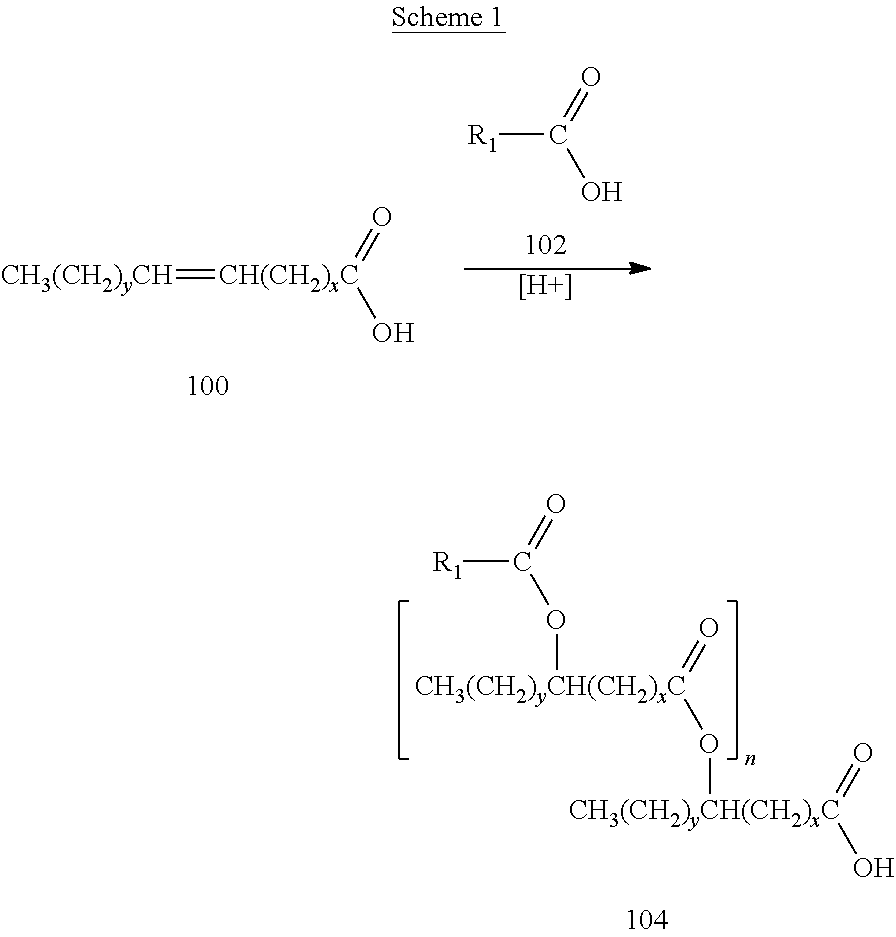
[CH3(CH2)yCH]=[CH(CH2)xC](=O)O.[R1]C(=O)O.[H].O=[CH3(CH2)yCH(CH2)xC](O[CH3(CH2)yCH(CH2)xC](=O)O)OC(=O)[R1]
